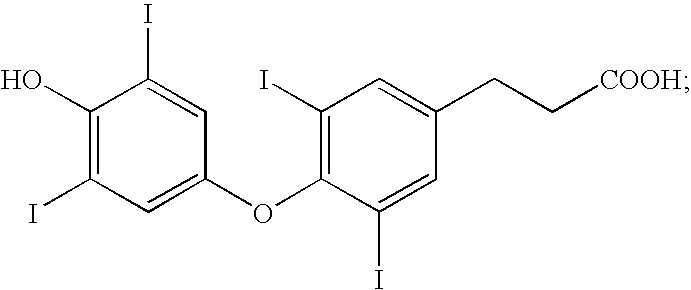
C1(O)=C(I)C=C(OC2=C(I)C=C(CC[COOH])C=C2I)C=C1I
